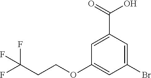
C1(OCCC(F)(F)F)=CC(Br)=CC(C(=O)O)=C1
